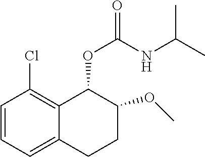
C1=CC=C2C(=C1Cl)C(OC(=O)NC(C)C)C(OC)CC2
